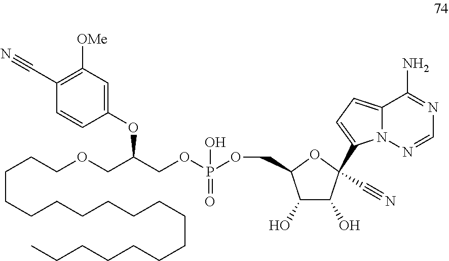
C1=CC(C#N)=C([OMe])C=C1OC(COCCCCCCCCCCCCCCCCCC)COP(OCC1C(O)C(O)C(C#N)(C2=CC=C3N2N=CN=C3N)O1)(O)=O
